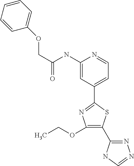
C1=C(C2=NC(OCC)=C(C3=NN=CN3)S2)C=C(NC(COC2=CC=CC=C2)=O)N=C1
